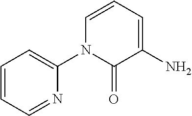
C1=CC=NC(N2C(=O)C(N)=CC=C2)=C1
